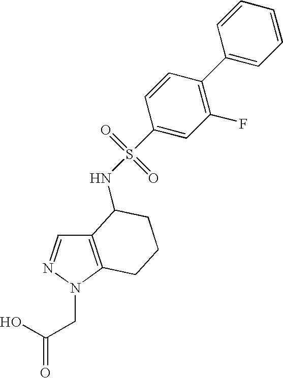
C12=C(N(CC(O)=O)N=C1)CCCC2NS(=O)(=O)C1=CC(F)=C(C2=CC=CC=C2)C=C1
